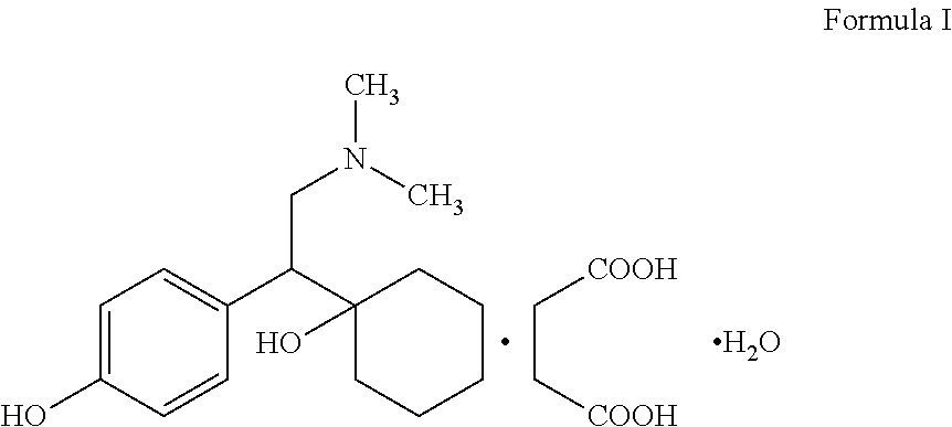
C1=C(O)C=CC(C(C2(O)CCCCC2)CN(C)C)=C1.C(C[COOH])[COOH].O
